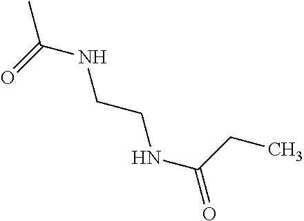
CC(=O)NCCNC(=O)CC
